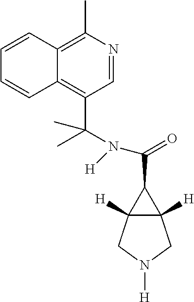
C(=O)(C1C2([H])C1([H])CN([H])C2)N([H])C(C1=C2C(=C(C)N=C1)C=CC=C2)(C)C
